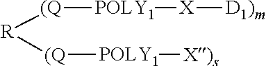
[(Q]([POLY1][X][D1)m])[R][(Q][POLY1][X)s]
